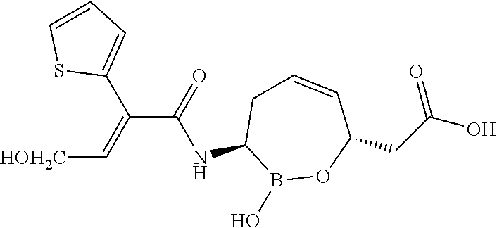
C1(NC(C(=C[HOH2C])C2=CC=CS2)=O)B(O)OC(CC(O)=O)C=CC1
